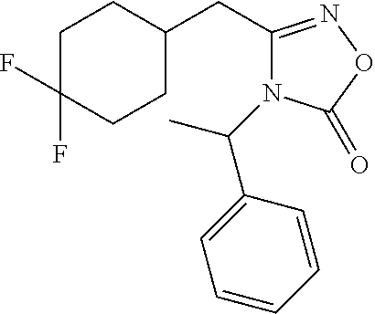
C1C(F)(F)CCC(CC2=NOC(=O)N2C(C2=CC=CC=C2)C)C1
